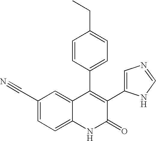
C1(C#N)=CC=C2C(=C1)C(C1=CC=C(CC)C=C1)=C(C1=CN=CN1)C(=O)N2
